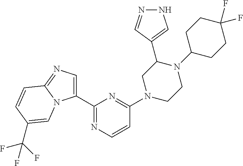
C1(C2=NC=CC(N3CC(C4=CNN=C4)N(C4CCC(F)(F)CC4)CC3)=N2)=CN=C2N1C=C(C(F)(F)F)C=C2
